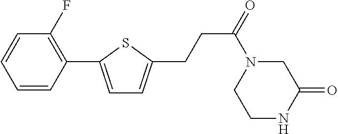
C1=CC(C2=CC=C(CCC(=O)N3CCNC(=O)C3)S2)=C(F)C=C1
